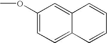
C1(OC)=CC=C2C(=C1)C=CC=C2
